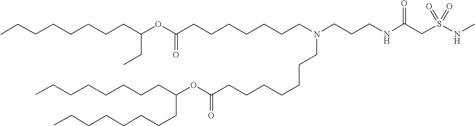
O(C(=O)CCCCCCCN(CCCNC(CS(=O)(=O)NC)=O)CCCCCCCC(OC(CC)CCCCCCCC)=O)C(CCCCCCCC)CCCCCCCC
